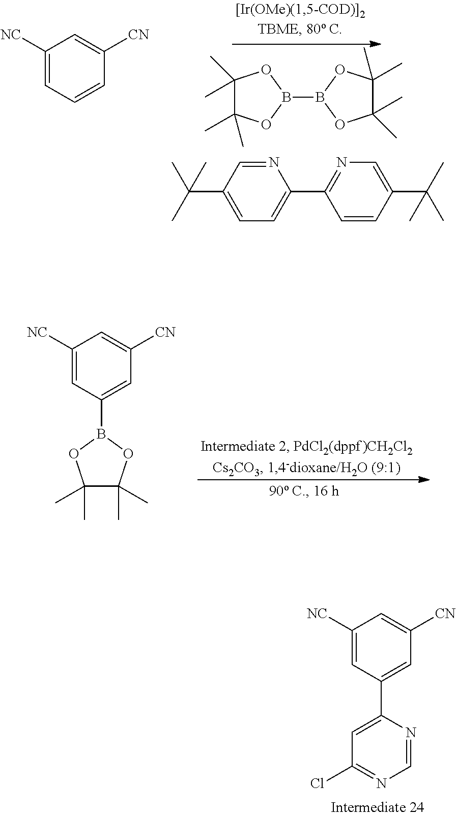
B1(B2OC(C)(C)C(C)(C)O2)OC(C)(C)C(C)(C)O1.N1=CC(C(C)(C)C)=CC=C1C1=NC=C(C(C)(C)C)C=C1.C1([NC])=CC=CC([CN])=C1.C1([NC])=CC(B2OC(C)(C)C(C)(C)O2)=CC([CN])=C1.C1([NC])=CC(C2=CC(Cl)=NC=N2)=CC([CN])=C1
